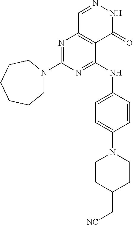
N1=C(N2CCCCCC2)N=C(NC2=CC=C(N3CCC(C[NC])CC3)C=C2)C2=C1C=NNC2=O
